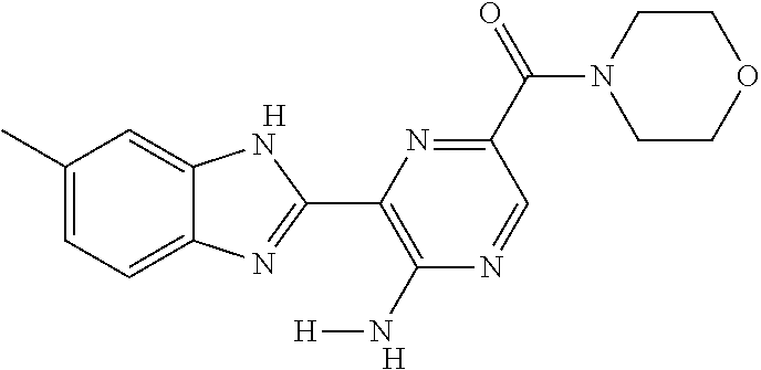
[H].C1(C)=CC=C2C(=C1)NC(C1=C(N[H])N=CC(C(N3CCOCC3)=O)=N1)=N2.[H]
